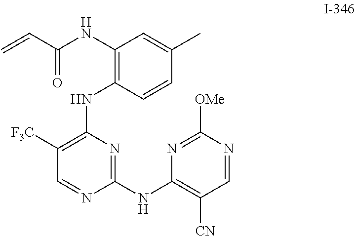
C=CC(=O)NC1=C(NC2=C([F3C])C=NC(NC3=C([CN])C=NC([OMe])=N3)=N2)C=CC(C)=C1
